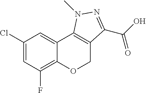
C1(Cl)=CC(F)=C2C(=C1)C1=C(CO2)C(C(O)=O)=NN1C
